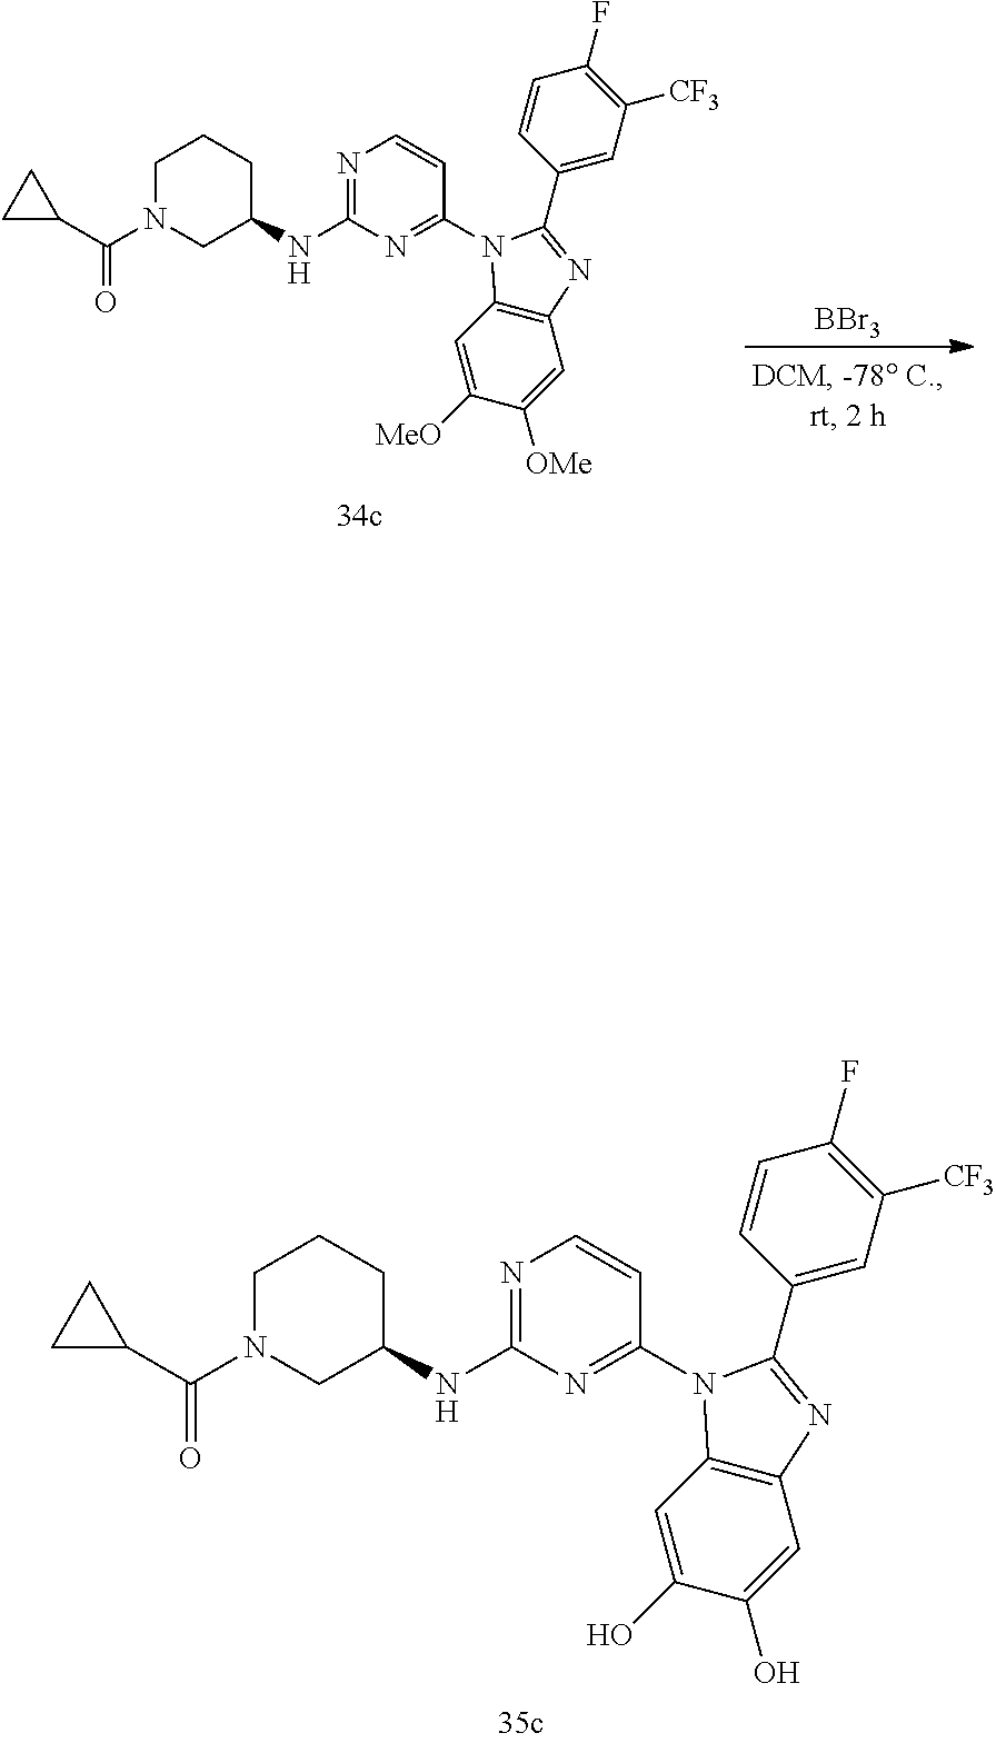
[BBr3].C1N(C(C2CC2)=O)CC(NC2=NC=CC(N3C(C4=CC([CF3])=C(F)C=C4)=NC4=C3C=C([MeO])C([OMe])=C4)=N2)CC1.C1N(C(C2CC2)=O)CC(NC2=NC=CC(N3C(C4=CC([CF3])=C(F)C=C4)=NC4=C3C=C(O)C(O)=C4)=N2)CC1
